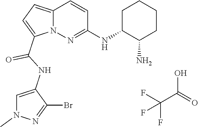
N12C(=CC=C1C(NC1=CN(C)N=C1Br)=O)C=CC(NC1C(N)CCCC1)=N2.FC(F)(C(O)=O)F
